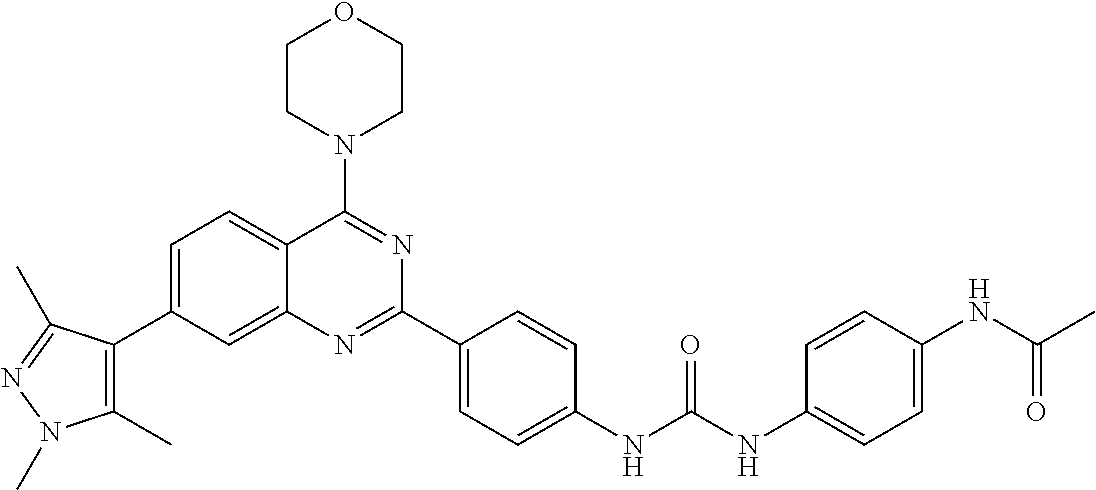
C1=C(C2=C(C)N(C)N=C2C)C=C2C(=C1)C(N1CCOCC1)=NC(C1=CC=C(NC(NC3=CC=C(NC(C)=O)C=C3)=O)C=C1)=N2
